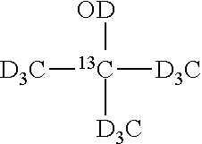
[13C]([D3C])([OD])([D3C])[D3C]
